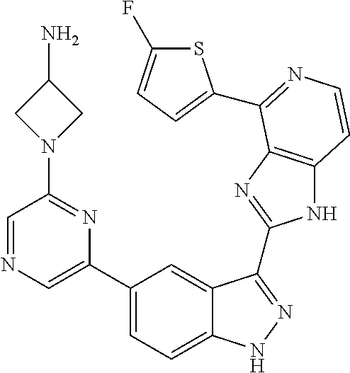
C1(C2=CN=CC(N3CC(N)C3)=N2)=CC=C2C(=C1)C(C1=NC3=C(N1)C=CN=C3C1=CC=C(F)S1)=NN2
